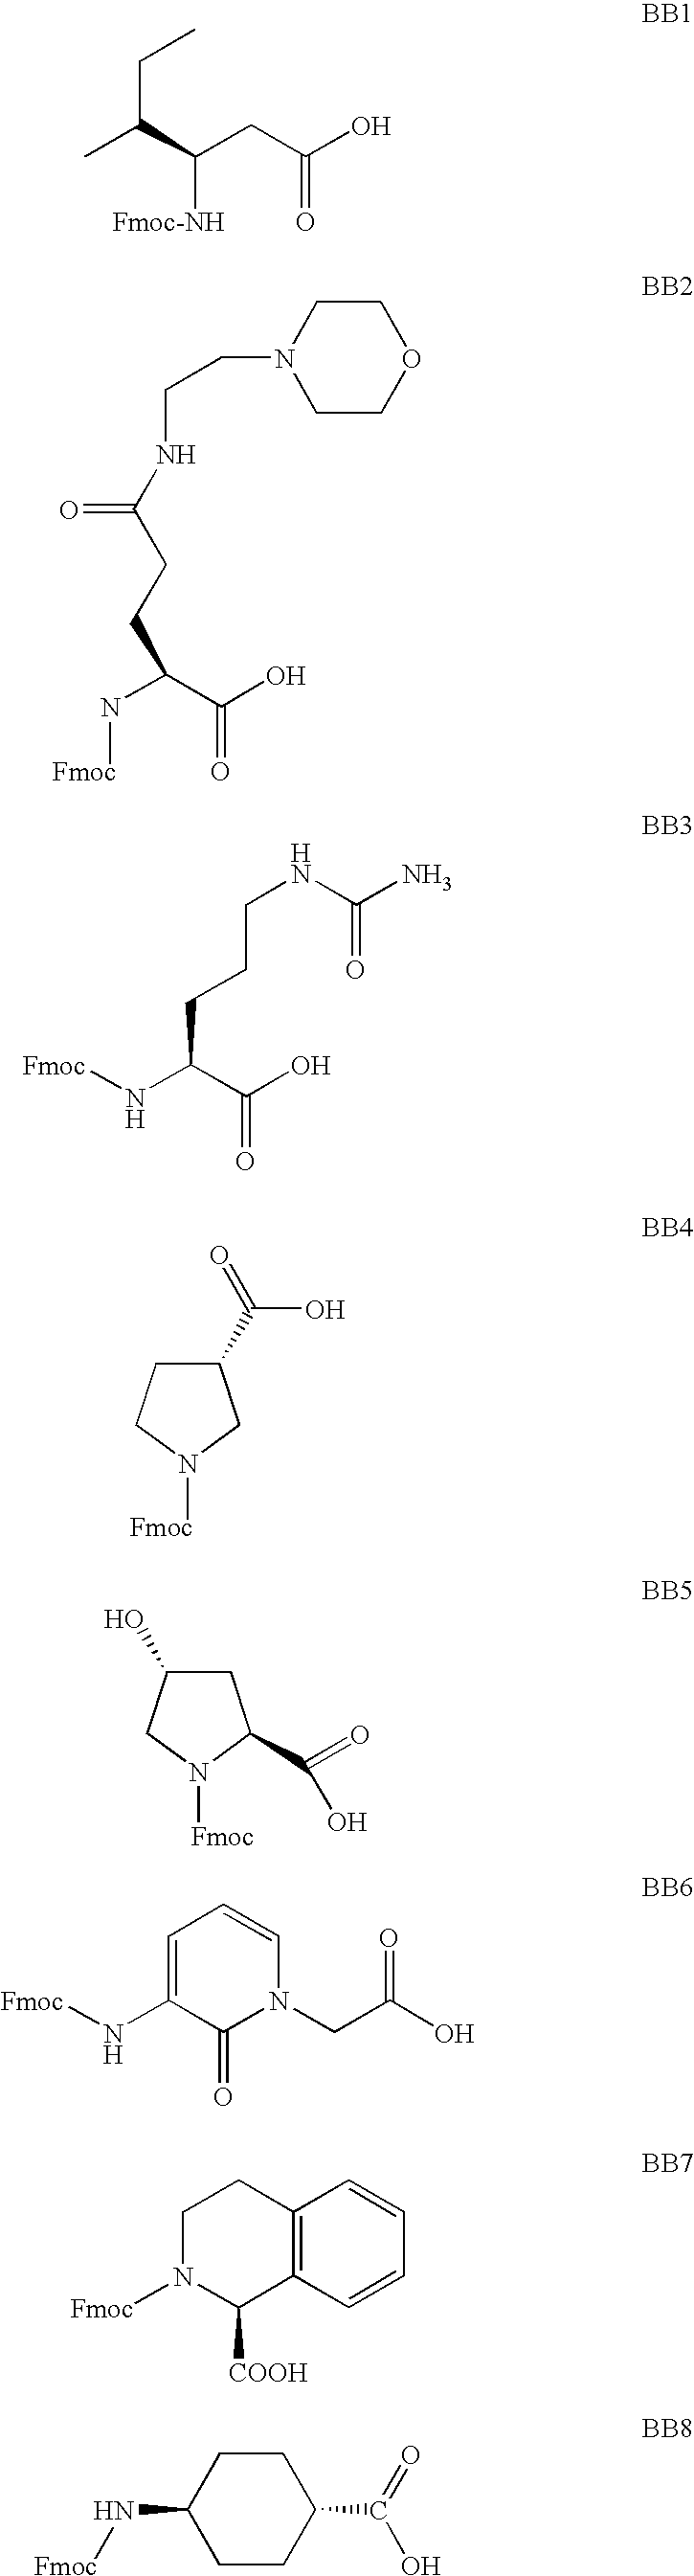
CC(C(CC(O)=O)[Fmoc-NH])CC.N(C(C(O)=O)CCC(NCCN1CCOCC1)=O)[Fmoc].N(C(C(O)=O)CCCNC(N)=O)[Fmoc].C1(C(=O)O)CCN([Fmoc])C1.C1C(O)CN([Fmoc])C1C(=O)O.C1=C(N[Fmoc])C(=O)N(CC(O)=O)C=C1.C12=C(C=CC=C1)C([COOH])N([Fmoc])CC2.C1CC(C(=O)O)CCC1N[Fmoc]
